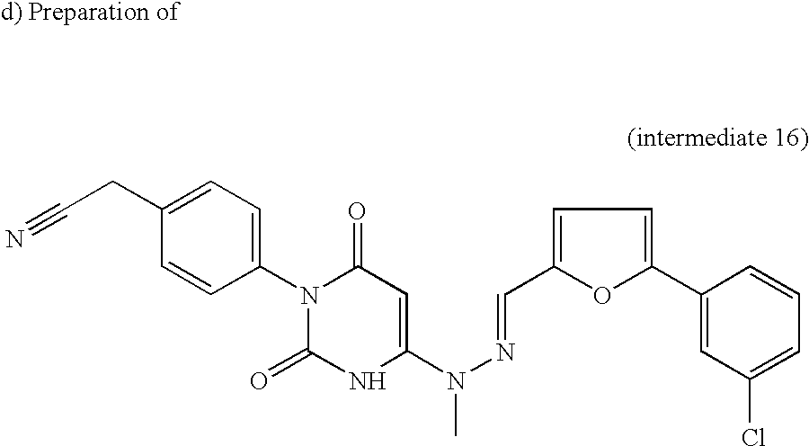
C1(=O)N(C2=CC=C(CC#N)C=C2)C(=O)NC(N(N=CC2=CC=C(C3=CC(Cl)=CC=C3)O2)C)=C1
